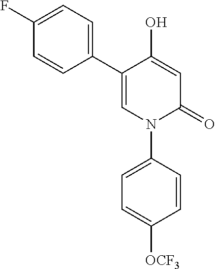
C1=C(O)C(C2=CC=C(F)C=C2)=CN(C2=CC=C([OCF3])C=C2)C1=O
